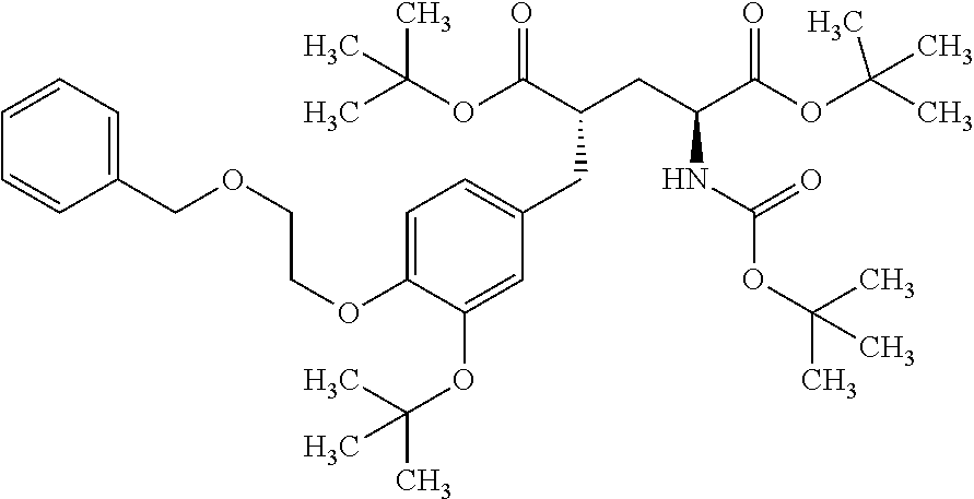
C(C(OC(C)(C)C)=O)(NC(OC(C)(C)C)=O)CC(CC1=CC=C(OCCOCC2=CC=CC=C2)C(OC(C)(C)C)=C1)C(OC(C)(C)C)=O
